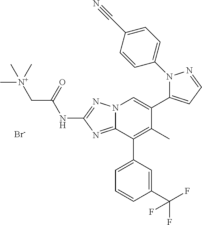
N12C(=NC(NC(C[N+](C)(C)C)=O)=N1)C(C1=CC=CC(C(F)(F)F)=C1)=C(C)C(C1=CC=NN1C1=CC=C(C#N)C=C1)=C2.[Br-]
